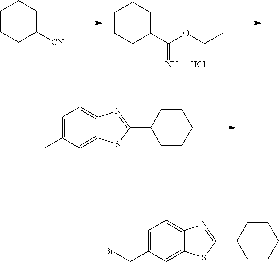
C1CCC([CN])CC1.C1CCC(C(OCC)=N)CC1.Cl.C1=C(C)C=C2C(=C1)N=C(C1CCCCC1)S2.C1=C(CBr)C=C2C(=C1)N=C(C1CCCCC1)S2
